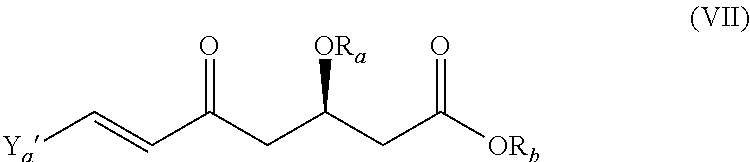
[Ya]C=CC(CC(CC([ORb])=O)[ORa])=O
